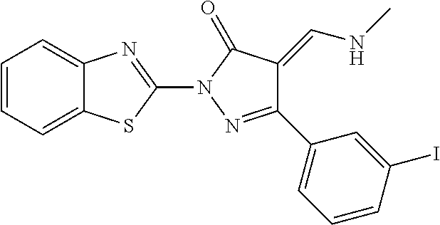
C1=CC=C2C(=C1)N=C(N1N=C(C3=CC=CC(I)=C3)C(=CNC)C1=O)S2
